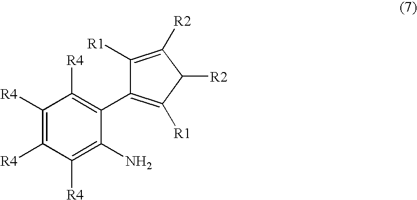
C1([R1])=C([R2])C([R2])C([R1])=C1C1=C([R4])C([R4])=C([R4])C([R4])=C1N
